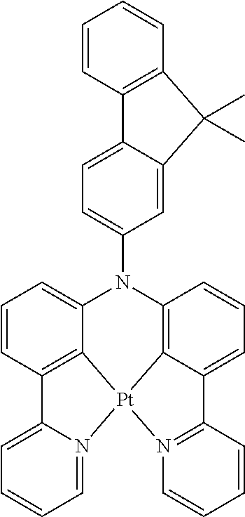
C1=CC2=C3C(=C1)N(C1=CC=C4C(=C1)C(C)(C)C1=C4C=CC=C1)C1=C4C(=CC=C1)C1=N([Pt]34N3=CC=CC=C23)C=CC=C1
